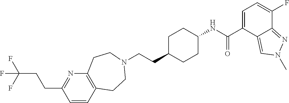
C1=CC2=C(N=C1CCC(F)(F)F)CCN(CCC1CCC(NC(C3=CC=C(F)C4=NN(C)C=C34)=O)CC1)CC2
